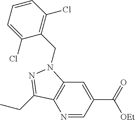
N1=CC(C(=O)[OEt])=CC2=C1C(CC)=NN2CC1=C(Cl)C=CC=C1Cl
